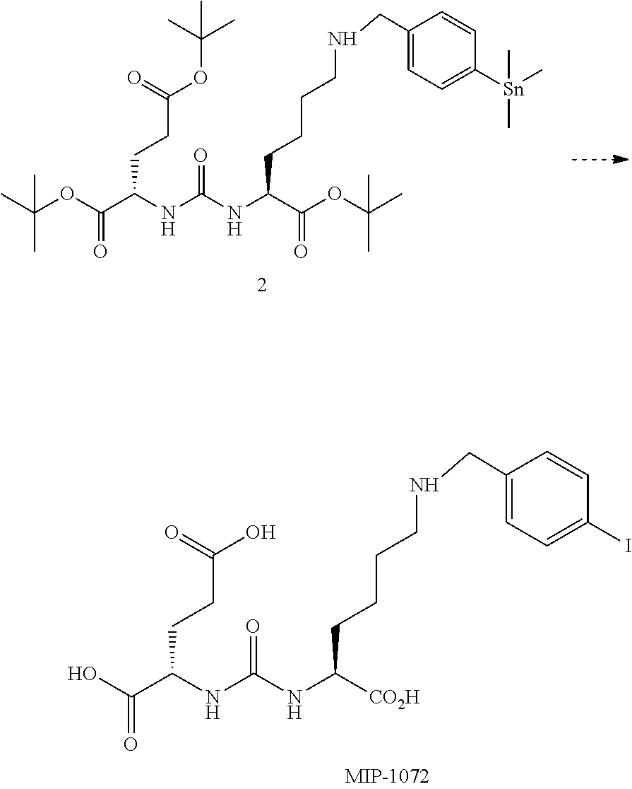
O(C(C(NC(NC(C(OC(C)(C)C)=O)CCCCNCC1=CC=C([Sn](C)(C)C)C=C1)=O)CCC(OC(C)(C)C)=O)=O)C(C)(C)C.OC(C(NC(NC([CO2H])CCCCNCC1=CC=C(I)C=C1)=O)CCC(O)=O)=O
